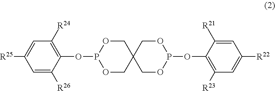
C1=C([R21])C(OP2OCC3(CO2)COP(OC2=C([R24])C=C([R25])C=C2[R26])OC3)=C([R23])C=C1[R22]
